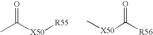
CC([X50][R55])=O.[X50](C([R56])=O)C
